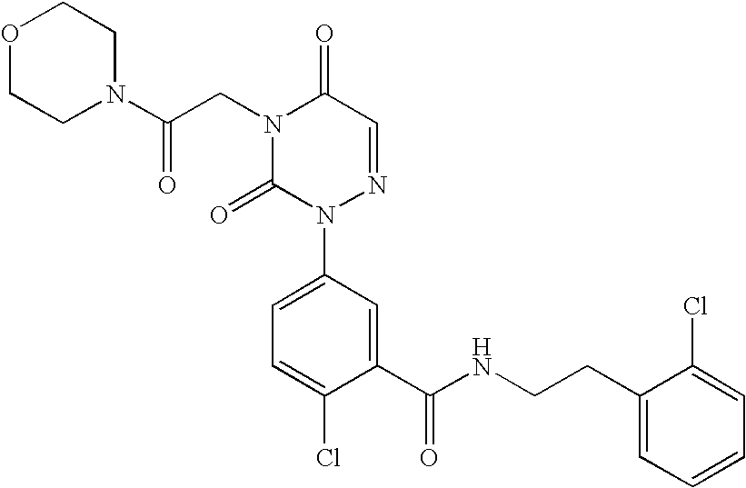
N1(CC(=O)N2CCOCC2)C(=O)N(C2=CC=C(Cl)C(C(NCCC3=CC=CC=C3Cl)=O)=C2)N=CC1=O
